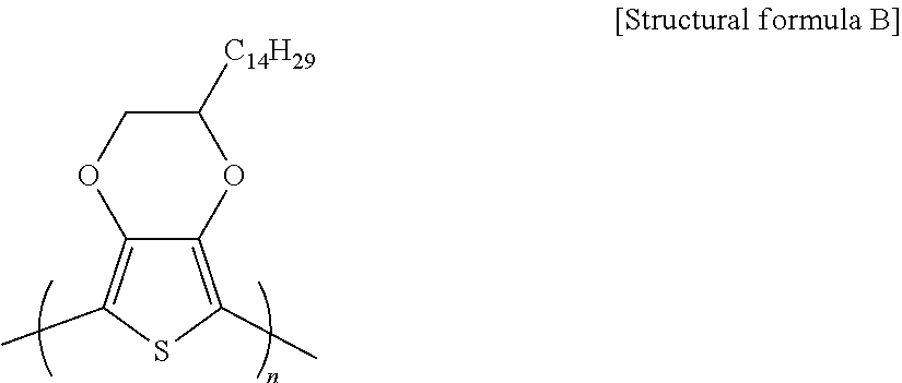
O1C2=C(C)SC(C)=C2OC([C14H29])C1
